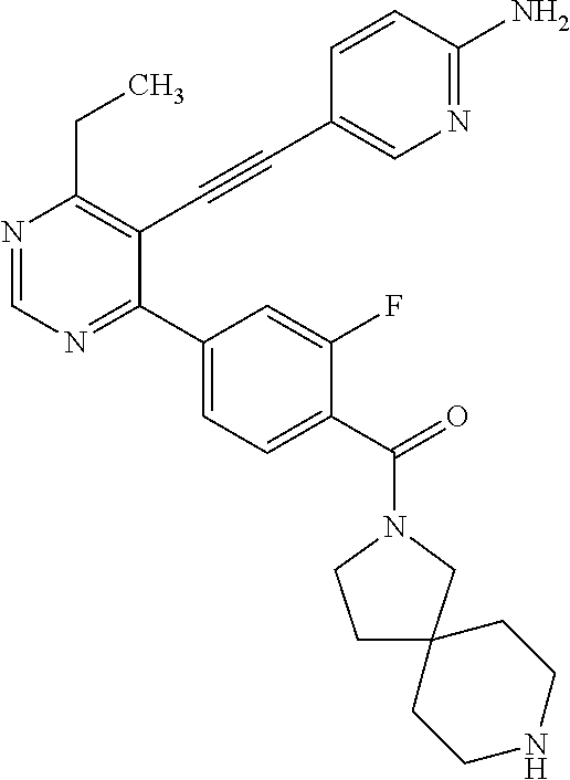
N1=CN=C(C2=CC=C(C(=O)N3CCC4(C3)CCNCC4)C(F)=C2)C(C#CC2=CN=C(N)C=C2)=C1CC
